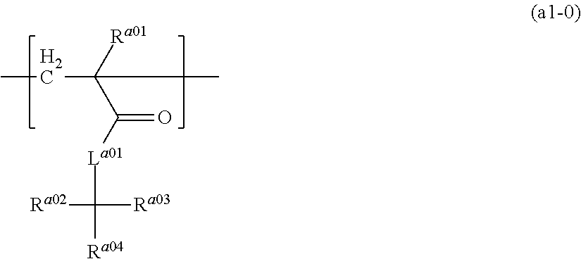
CCC([Ra01])(C([La01]C([Ra03])([Ra02])[Ra04])=O)C
